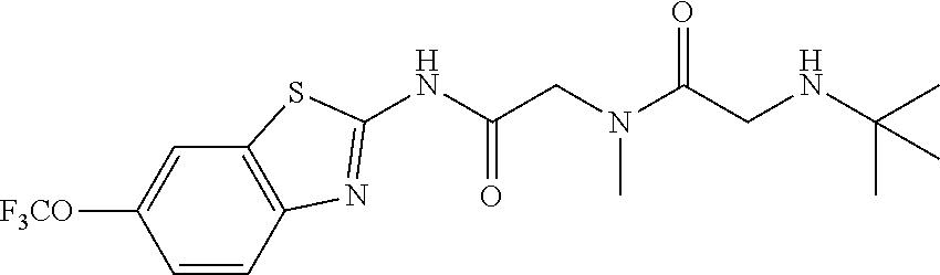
C1([F3CO])=CC2=C(C=C1)N=C(NC(CN(C(CNC(C)(C)C)=O)C)=O)S2
